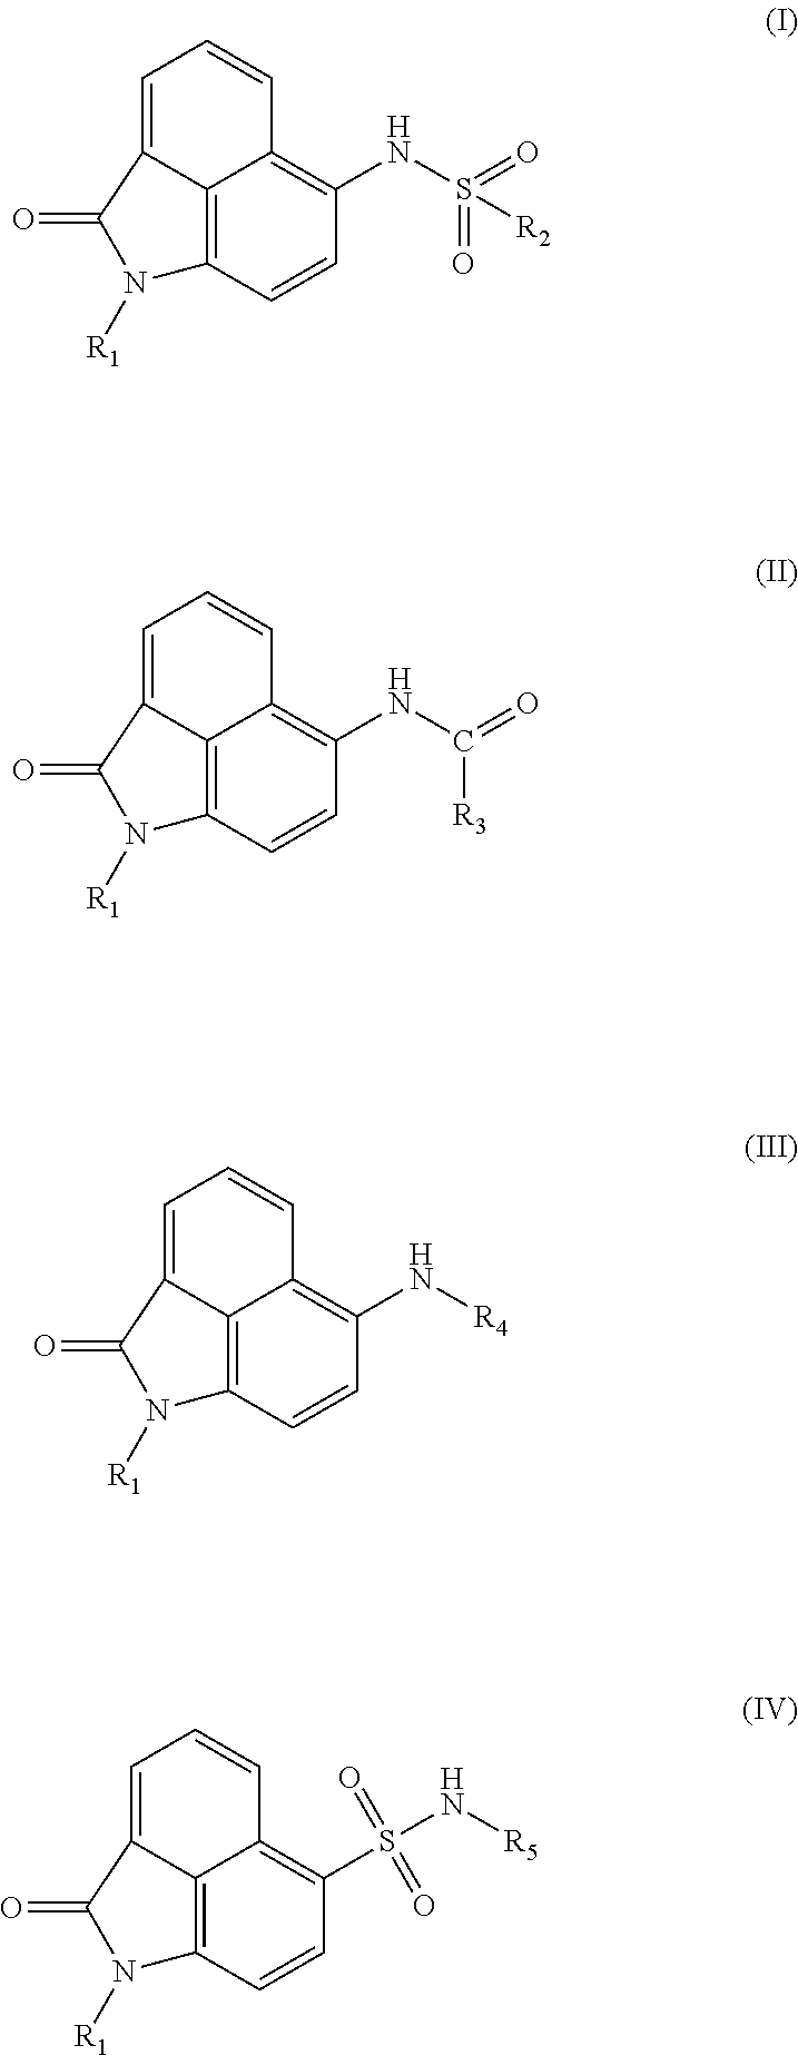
C12=C3C=CC(NS(=O)(=O)[R2])=C1C=CC=C2C(=O)N3[R1].C12=C3C=CC(NC([R3])=O)=C1C=CC=C2C(=O)N3[R1].C12=C3C=CC(N[R4])=C1C=CC=C2C(=O)N3[R1].C12=C3C=CC(S(N[R5])(=O)=O)=C1C=CC=C2C(=O)N3[R1]
